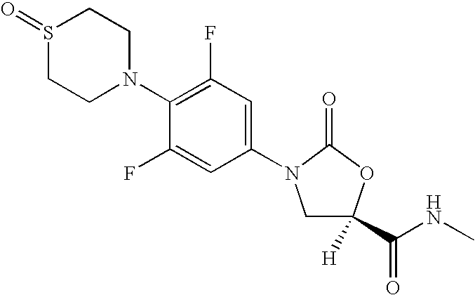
S1(=O)CCN(C2=C(F)C=C(N3CC(C(NC)=O)([H])OC3=O)C=C2F)CC1
